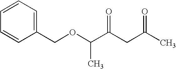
C1(COC(C(CC(C)=O)=O)C)=CC=CC=C1
